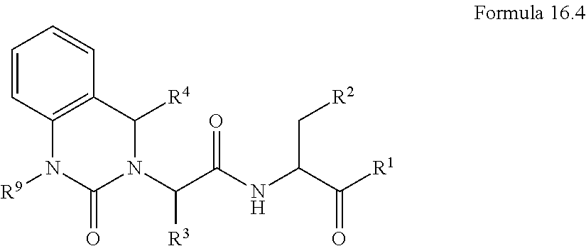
C12=C(C([R4])N(C(C(=O)NC(C([R1])=O)C[R2])[R3])C(=O)N1[R9])C=CC=C2
